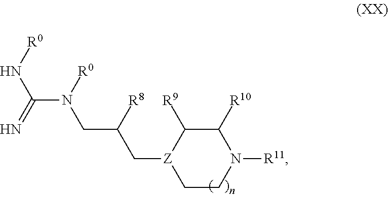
C([Z]1C([R9])C([R10])N([R11])CC1)C([R8])CN([R0])C(N[R0])=N
